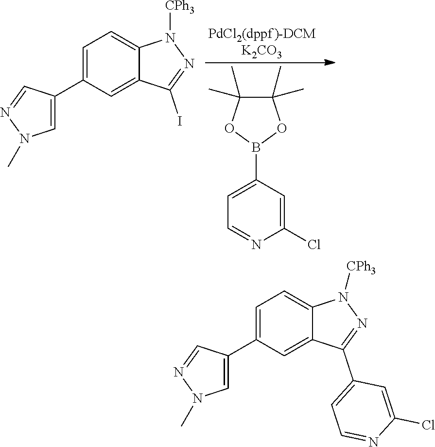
C1(C)(C)C(C)(C)OB(C2=CC=NC(Cl)=C2)O1.C1=C(C2=CN(C)N=C2)C=C2C(=C1)N([CPh3])N=C2I.C1=C(C2=CN(C)N=C2)C=C2C(=C1)N([CPh3])N=C2C1=CC=NC(Cl)=C1
